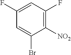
C1(F)=CC(F)=C([NO2])C(Br)=C1
